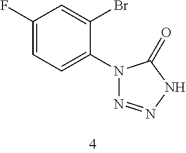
C1(F)=CC=C(N2N=NNC2=O)C(Br)=C1
